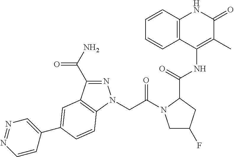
C1(C)=C(NC(C2CC(F)CN2C(CN2N=C(C(=O)N)C3=C2C=CC(C2=CN=NC=C2)=C3)=O)=O)C2=C(NC1=O)C=CC=C2
